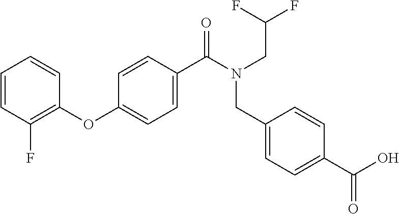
C1=CC(F)=C(OC2=CC=C(C(N(CC(F)F)CC3=CC=C(C(O)=O)C=C3)=O)C=C2)C=C1
